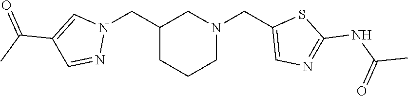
C1(CN2C=C(C(C)=O)C=N2)CCCN(CC2=CN=C(NC(=O)C)S2)C1
